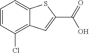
C1=CC(Cl)=C2C(=C1)SC(C(=O)O)=C2
